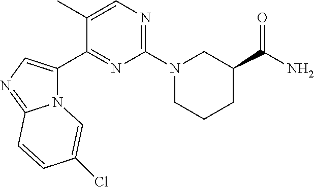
O=C(C1CN(C2=NC=C(C)C(C3=CN=C4N3C=C(Cl)C=C4)=N2)CCC1)N
